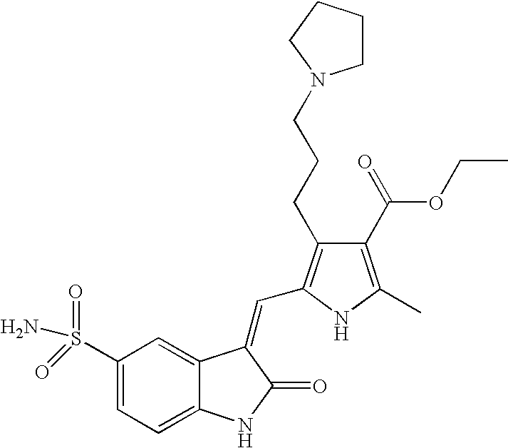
C1(S(=O)(N)=O)=CC=C2C(=C1)C(=CC1=C(CCCN3CCCC3)C(C(OCC)=O)=C(C)N1)C(=O)N2
